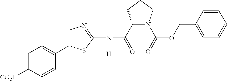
C1(C(=O)N(C2=NC=C(C3=CC=C([CO2H])C=C3)S2)[H])N(C(=O)OCC2=CC=CC=C2)CCC1
